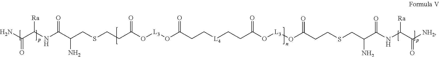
NC(C(NC(C(CSCCC(O[L3]OC(CC[L4]CCC(O[L3]OC(CCSCC(C(=O)NC(C([NH2])=O)[Ra])N)=O)=O)=O)=O)N)=O)[Ra])=O
